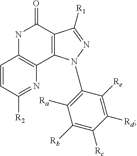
C1=CC([R2])=NC2=C1NC(=O)C1=C2N(C2=C([Ra])C([Rb])=C([Rc])C([Rd])=C2[Re])N=C1[R1]
